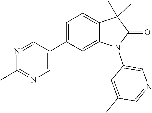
N1=CC(C2=CC=C3C(C)(C)C(=O)N(C4=CN=CC(C)=C4)C3=C2)=CN=C1C
